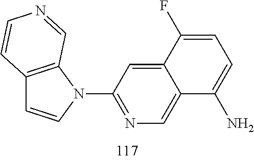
C12=C(N(C3=NC=C4C(=C3)C(F)=CC=C4N)C=C1)C=NC=C2
